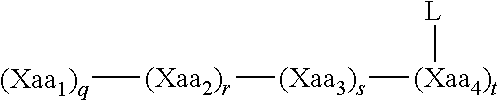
[(Xaa1)q][(Xaa2)r][(Xaa3)s][(Xaa4)t][L]
